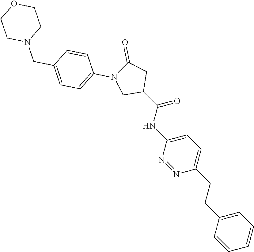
C1=CC=C(CCC2=CC=C(NC(C3CC(=O)N(C4=CC=C(CN5CCOCC5)C=C4)C3)=O)N=N2)C=C1
